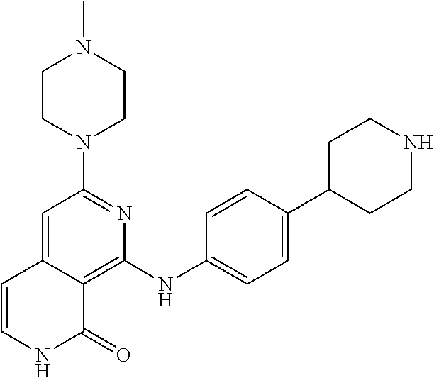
C1(N2CCN(C)CC2)=NC(NC2=CC=C(C3CCNCC3)C=C2)=C2C(=C1)C=CNC2=O
